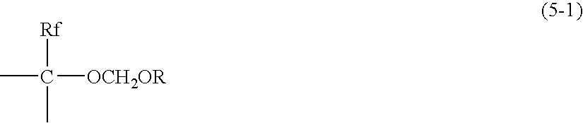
CC([OCH2OR])([Rf])C
